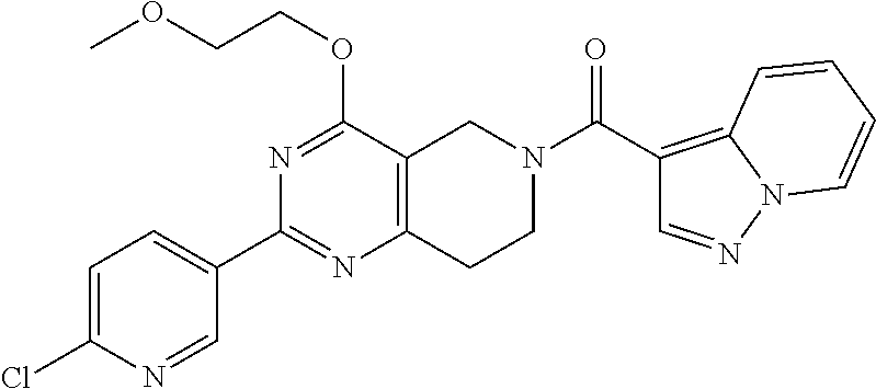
C1=C(Cl)N=CC(C2=NC3=C(C(OCCOC)=N2)CN(C(C2=C4N(N=C2)C=CC=C4)=O)CC3)=C1
